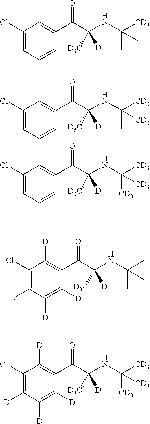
C1(Cl)=CC=CC(C(=O)C(NC([CD3])(C)C)([D])[D3C])=C1.C1(Cl)=CC=CC(C(=O)C(NC([CD3])([CD3])C)([D])[D3C])=C1.C1(Cl)=CC=CC(C(=O)C(NC([CD3])([CD3])[CD3])([D])[D3C])=C1.C1(Cl)=C([D])C([D])=C([D])C(C(=O)C(NC(C)(C)C)([D])[D3C])=C1[D].C1(Cl)=C([D])C([D])=C([D])C(C(=O)C(NC([CD3])([CD3])[CD3])([D])[D3C])=C1[D]
